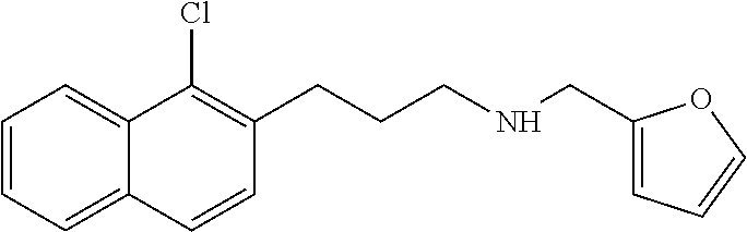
C1=CC=C2C(=C1)C(Cl)=C(CCCNCC1=CC=CO1)C=C2
